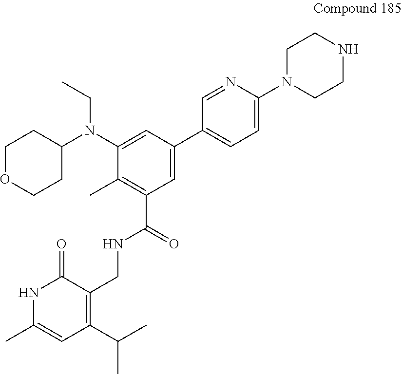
C1OCCC(N(CC)C2=CC(C3=CC=C(N4CCNCC4)N=C3)=CC(C(NCC3=C(C(C)C)C=C(C)NC3=O)=O)=C2C)C1
